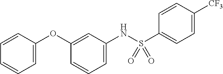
C1=C(OC2=CC(NS(C3=CC=C([CF3])C=C3)(=O)=O)=CC=C2)C=CC=C1
